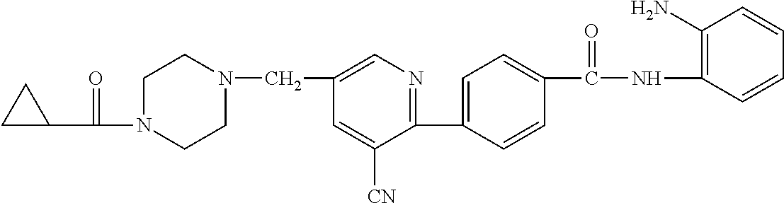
C(C1=CN=C(C2=CC=C(C(NC3=C(N)C=CC=C3)=O)C=C2)C([CN])=C1)N1CCN(C(C2CC2)=O)CC1
